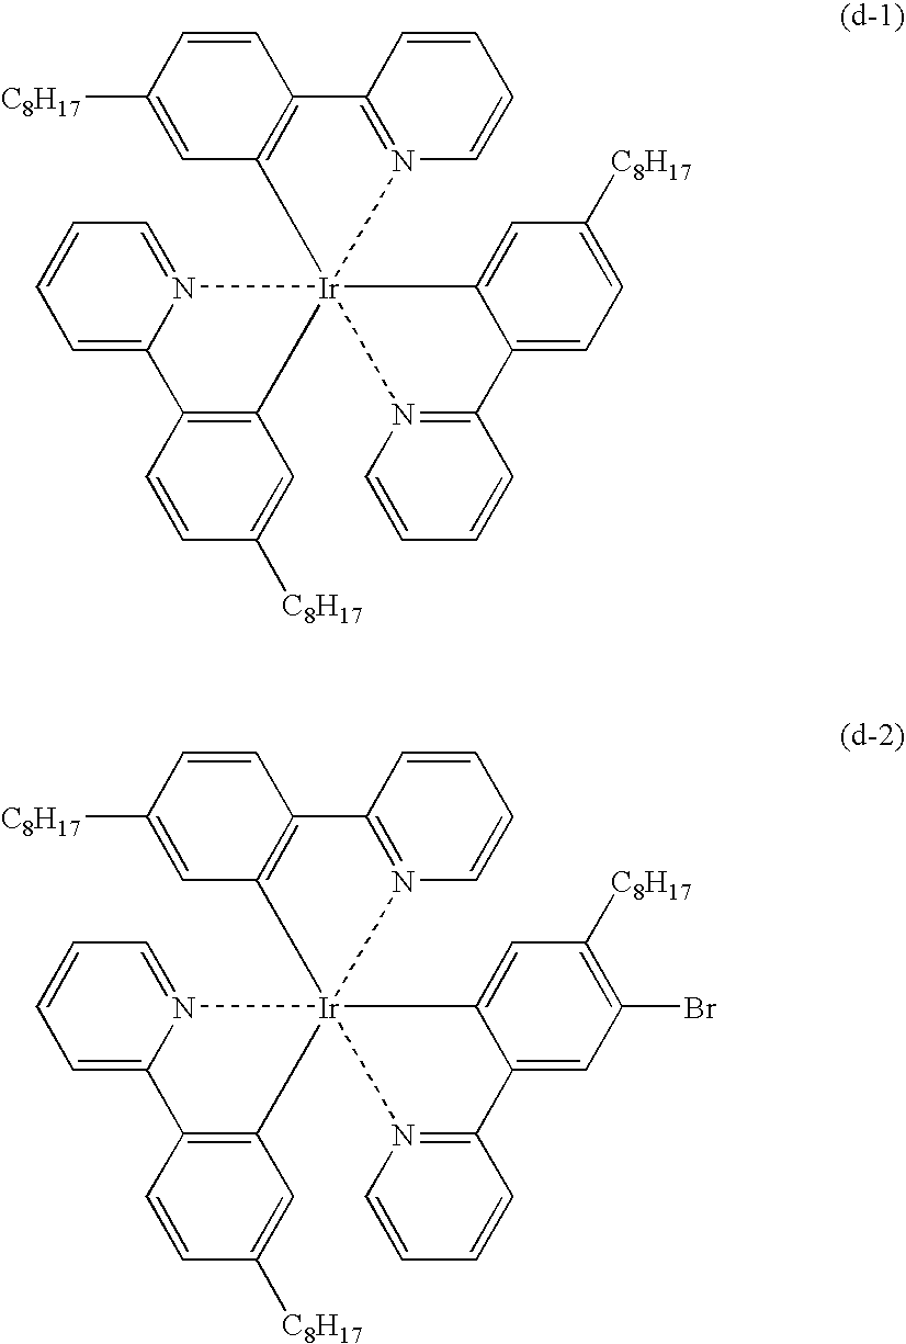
C1=CC([C8H17])=CC2=C1C1=CC=CC=N1[Ir]213(C2=CC([C8H17])=CC=C2C2=N1C=CC=C2)C1=C(C=CC([C8H17])=C1)C1=N3C=CC=C1.C1=CC([C8H17])=CC2=C1C1=CC=CC=N1[Ir]213(C2=CC([C8H17])=C(Br)C=C2C2=N1C=CC=C2)C1=C(C=CC([C8H17])=C1)C1=N3C=CC=C1
